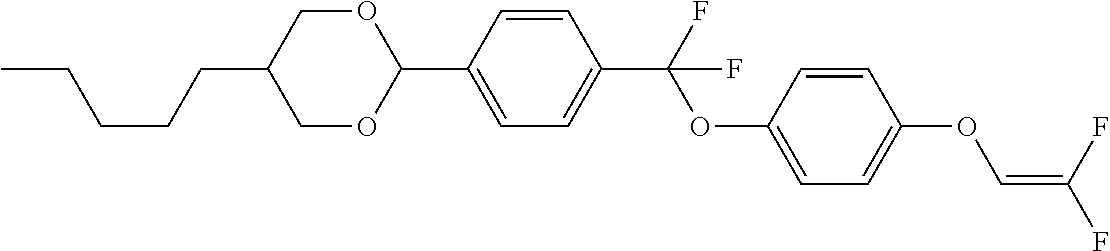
C1OC(C2=CC=C(C(F)(OC3=CC=C(OC=C(F)F)C=C3)F)C=C2)OCC1CCCCC
